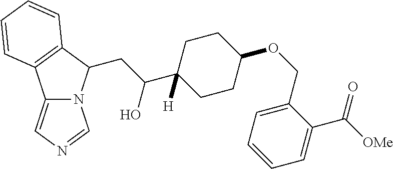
C12=CN=CN1C(CC(C1([H])CCC(OCC3=CC=CC=C3C([OMe])=O)CC1)O)C1=C2C=CC=C1
